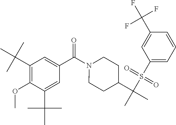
C1(C(C)(C)C)=C(OC)C(C(C)(C)C)=CC(C(N2CCC(C(C)(S(C3=CC=CC(C(F)(F)F)=C3)(=O)=O)C)CC2)=O)=C1
